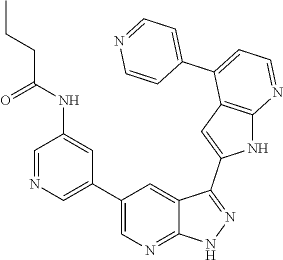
C1(C2=CN=CC(NC(=O)CCC)=C2)=CN=C2C(=C1)C(C1=CC3=C(N1)N=CC=C3C1=CC=NC=C1)=NN2
